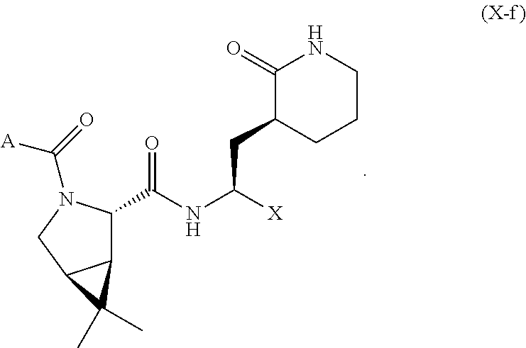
C12C(C(NC(CC3C(=O)NCCC3)[X])=O)N(C(=O)[A])CC1C2(C)C
